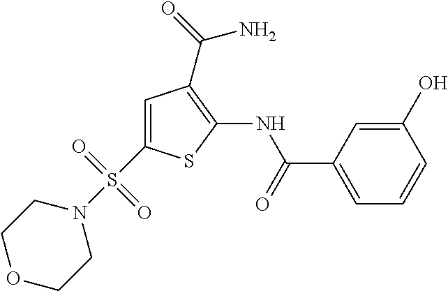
C1(NC(C2=CC=CC(O)=C2)=O)=C(C(=O)N)C=C(S(N2CCOCC2)(=O)=O)S1
